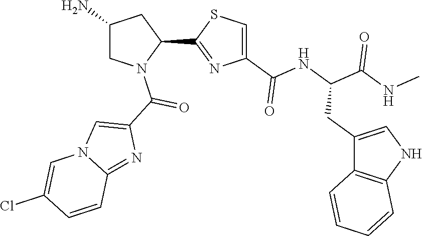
C1(C2=NC(C(NC(C(NC)=O)CC3=CNC4=C3C=CC=C4)=O)=CS2)CC(N)CN1C(C1=CN2C(=N1)C=CC(Cl)=C2)=O
